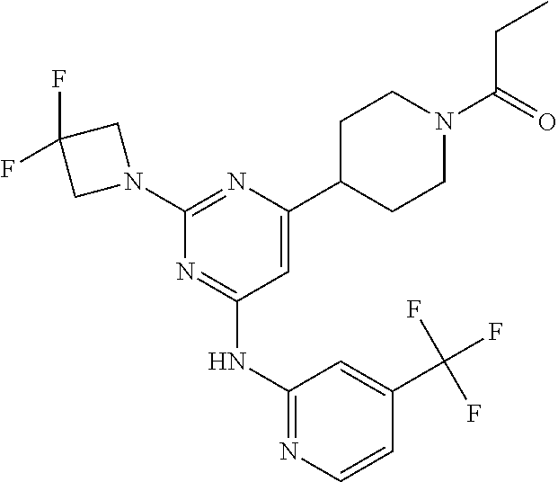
C1(NC2=NC(N3CC(F)(F)C3)=NC(C3CCN(C(=O)CC)CC3)=C2)=NC=CC(C(F)(F)F)=C1
